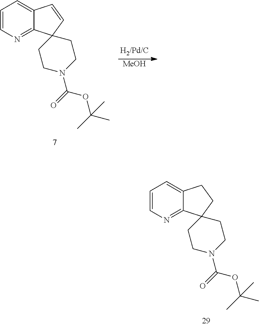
C1=CN=C2C(=C1)CCC21CCN(C(=O)OC(C)(C)C)CC1.C1=CN=C2C(=C1)C=CC21CCN(C(=O)OC(C)(C)C)CC1.[MeOH]
